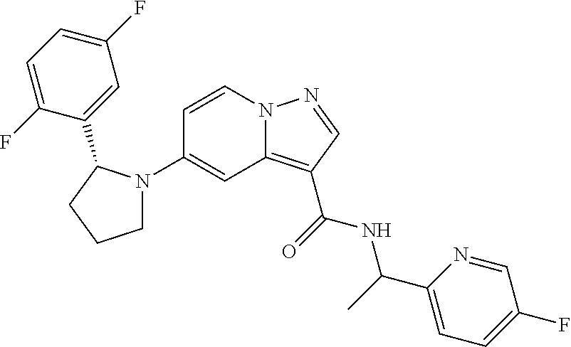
N12C(=C(C(=O)NC(C3=CC=C(F)C=N3)C)C=N1)C=C(N1CCCC1C1=CC(F)=CC=C1F)C=C2
